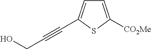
OCC#CC1=CC=C([CO2Me])S1
